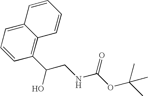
C12=CC=CC(C(O)CNC(OC(C)(C)C)=O)=C1C=CC=C2
